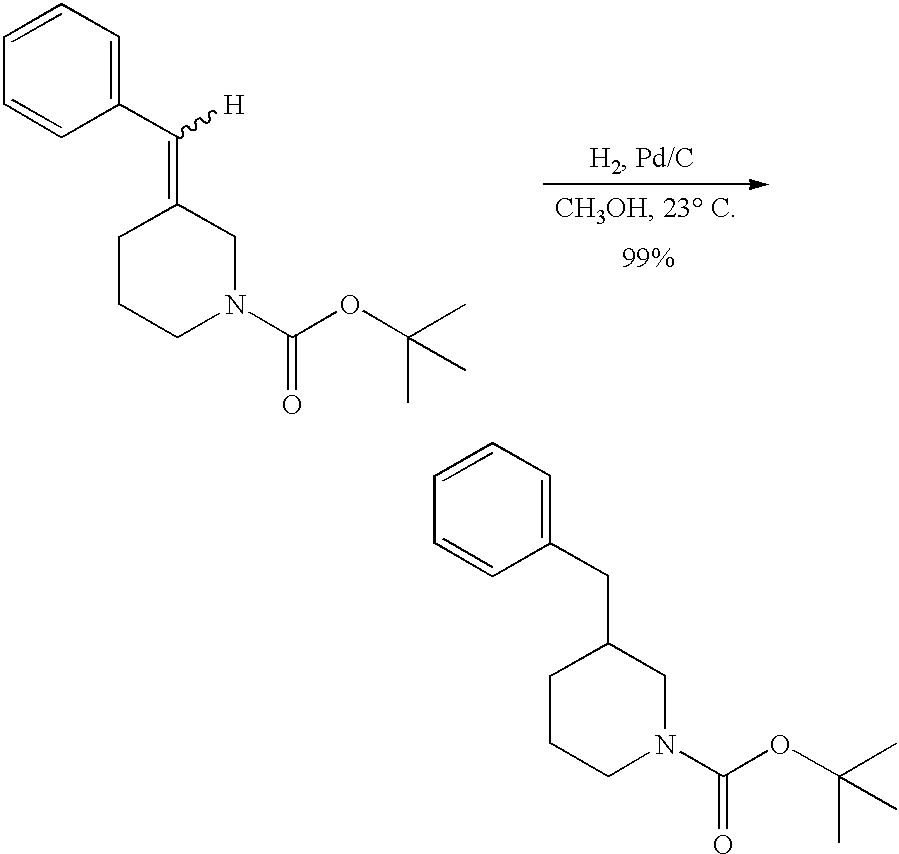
C1=CC=C(CC2CCCN(C(OC(C)(C)C)=O)C2)C=C1.C1=CC=C(C(=C2CCCN(C(OC(C)(C)C)=O)C2)[H])C=C1
